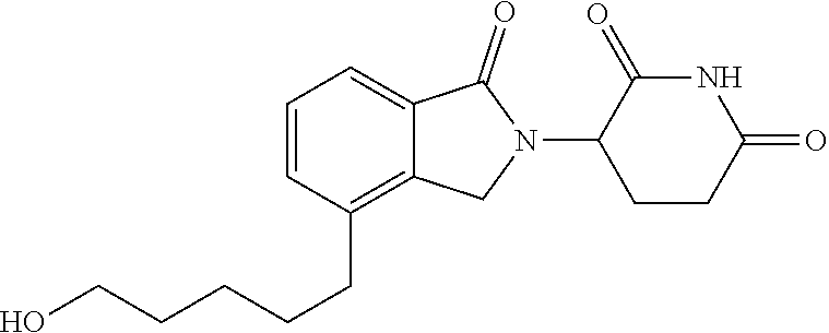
C1=CC(CCCCCO)=C2C(=C1)C(=O)N(C1C(=O)NC(=O)CC1)C2
